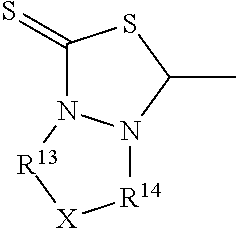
C1(=S)N2N(C(C)S1)[R14][X][R13]2
